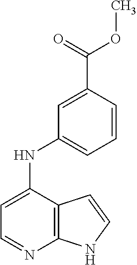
C1=C(NC2=CC=CC(C(=O)OC)=C2)C2=C(N=C1)NC=C2
